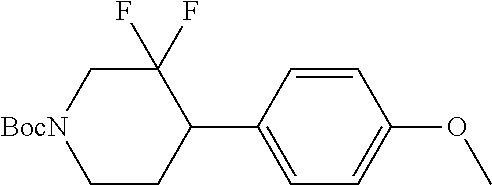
C1(C2=CC=C(OC)C=C2)C(F)(F)C[BocN]CC1
